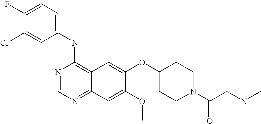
C1=C(Cl)C(F)=CC=C1NC1=C2C(=NC=N1)C=C(OC)C(OC1CCN(C(CNC)=O)CC1)=C2
